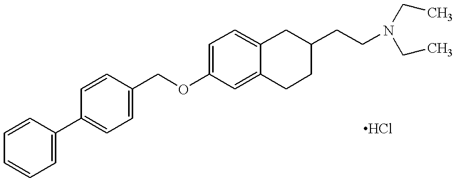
C1=CC=CC=C1C1=CC=C(COC2=CC=C3C(=C2)CCC(CCN(CC)CC)C3)C=C1
